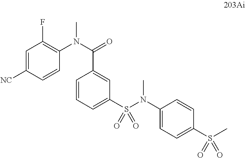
C1=C([NC])C=CC(N(C(=O)C2=CC(S(N(C3=CC=C(S(C)(=O)=O)C=C3)C)(=O)=O)=CC=C2)C)=C1F
